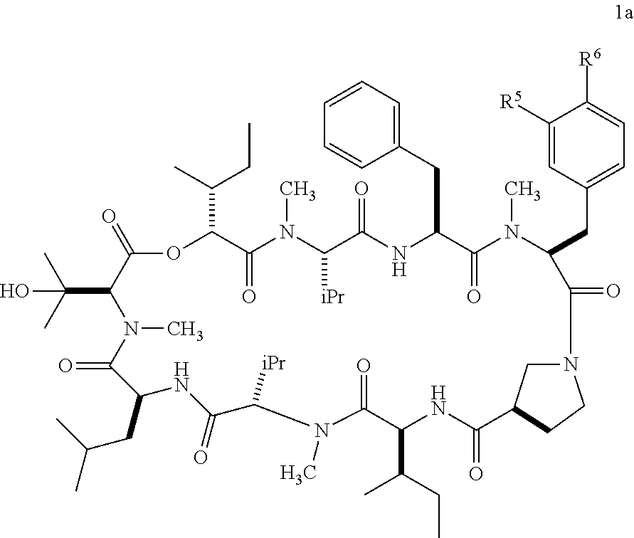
C1(CC2C(=O)N(C)C(CC3=CC=C([R6])C([R5])=C3)C(=O)N3CC(CC3)C(=O)NC(C(C)CC)C(=O)N(C)C([iPr])C(=O)NC(CC(C)C)C(=O)N(C)C(C(C)(C)O)C(=O)OC(C(CC)C)C(=O)N(C)C([iPr])C(=O)N2)=CC=CC=C1
